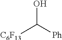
[C6F13]C([Ph])O
